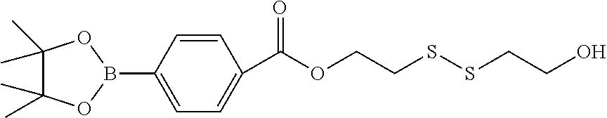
C1=CC(B2OC(C)(C)C(C)(C)O2)=CC=C1C(=O)OCCSSCCO
